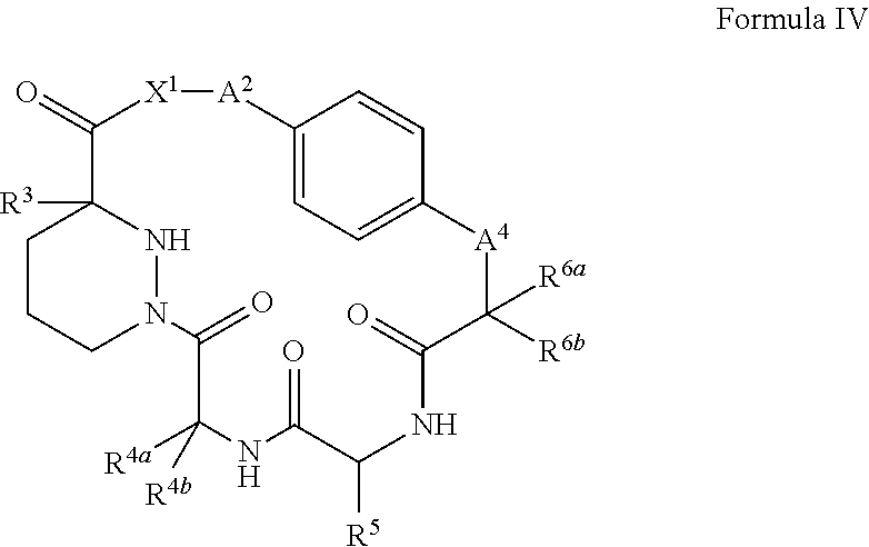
C1CCN2NC1([R3])C(=O)[X1][A2]C1=CC=C(C=C1)[A4]C([R6b])([R6a])C(=O)NC([R5])C(=O)NC([R4a])([R4b])C2=O
